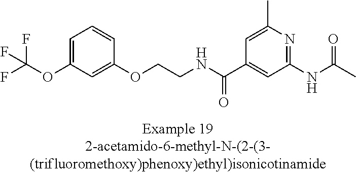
C1=C(OC(F)(F)F)C=C(OCCNC(C2=CC(NC(=O)C)=NC(C)=C2)=O)C=C1
